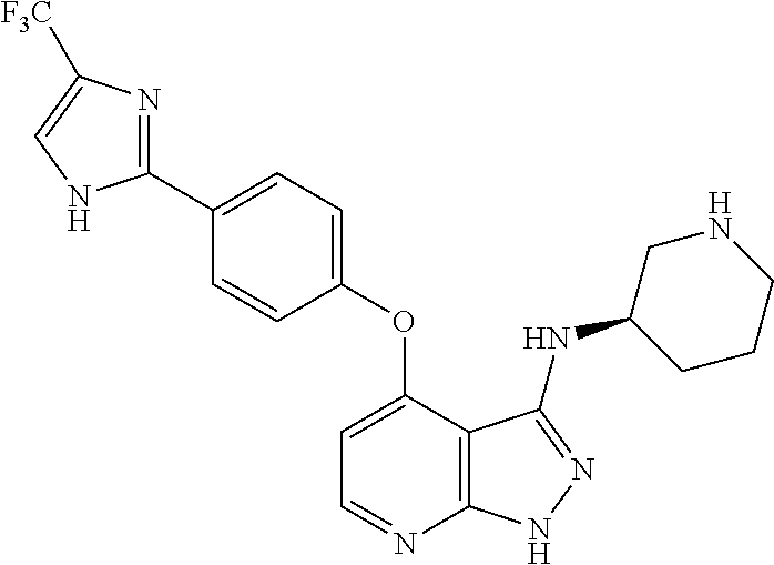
C1=C(C2=NC([F3C])=CN2)C=CC(OC2=CC=NC3=C2C(NC2CCCNC2)=NN3)=C1
